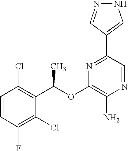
C1=CC(F)=C(Cl)C(C(C)OC2=C(N)N=CC(C3=CNN=C3)=N2)=C1Cl
